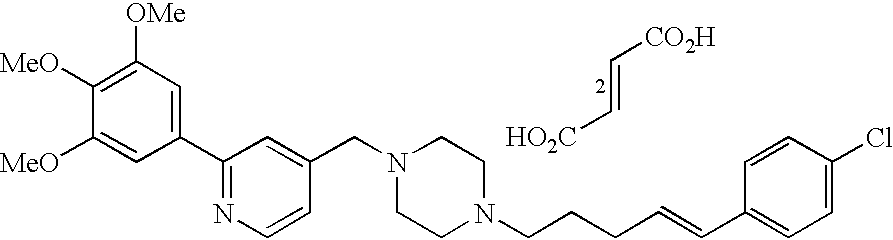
C1([MeO])=C([OMe])C=C(C2=NC=CC(CN3CCN(CCCC=CC4=CC=C(Cl)C=C4)CC3)=C2)C=C1[MeO].C(=C[HO2C])[CO2H]
